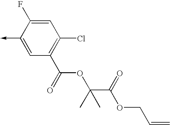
C1(->C)=CC(C(=O)OC(C(OCC=C)=O)(C)C)=C(Cl)C=C1F
